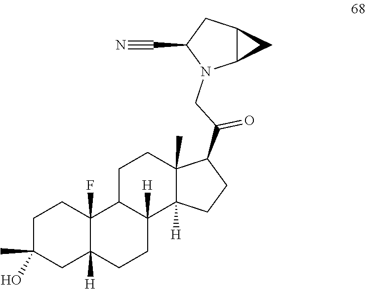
C1C2([H])C(F)(CCC1(C)O)C1CCC3(C)C(C(CN4C5C(CC4C#N)C5)=O)CCC3([H])C1([H])CC2
